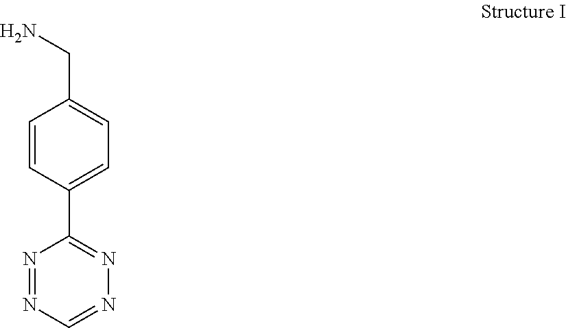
N1=NC=NN=C1C1=CC=C(CN)C=C1
